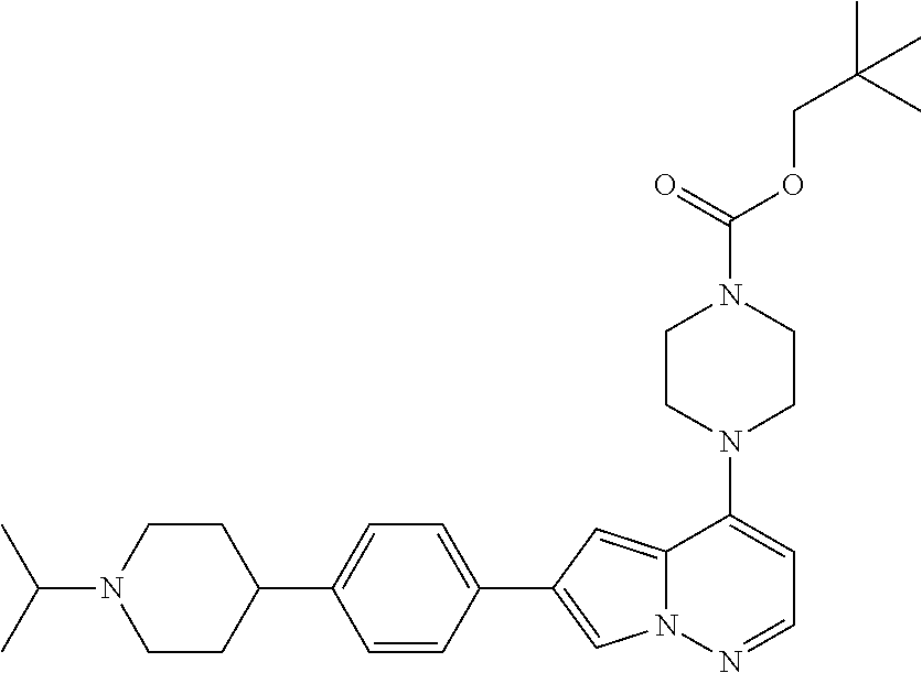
N1(C2=CC=NN3C2=CC(C2=CC=C(C4CCN(C(C)C)CC4)C=C2)=C3)CCN(C(OCC(C)(C)C)=O)CC1
